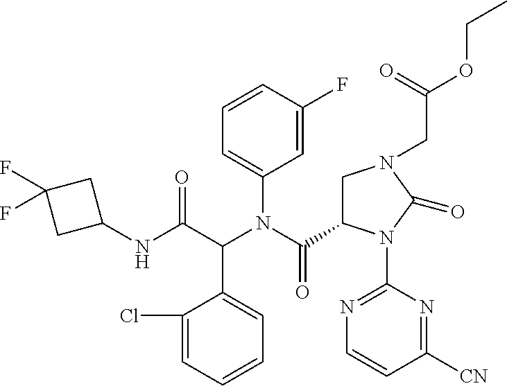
C1(NC(C(N(C(=O)C2CN(CC(=O)OCC)C(=O)N2C2=NC=CC([CN])=N2)C2=CC=CC(F)=C2)C2=CC=CC=C2Cl)=O)CC(F)(F)C1
